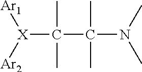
C([X]([Ar2])[Ar1])(C(N(C)C)(C)C)(C)C
